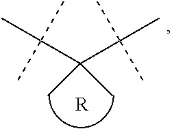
C(C(C)(C)C)(C)(C(C)(C)C)C.[R]
